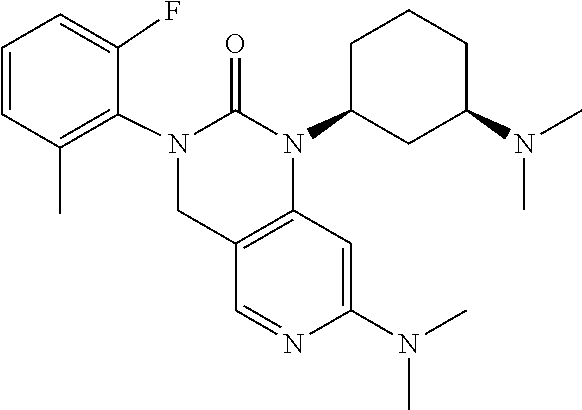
N1=CC2=C(C=C1N(C)C)N(C1CC(N(C)C)CCC1)C(=O)N(C1=C(C)C=CC=C1F)C2
